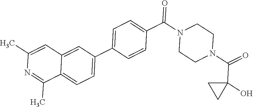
O=C(N1CCN(C(=O)C2=CC=C(C3=CC=C4C(=C3)C=C(C)N=C4C)C=C2)CC1)C1(O)CC1
